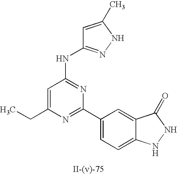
C1=C(C)NN=C1NC1=NC(C2=CC=C3C(=C2)C(=O)NN3)=NC(CC)=C1
